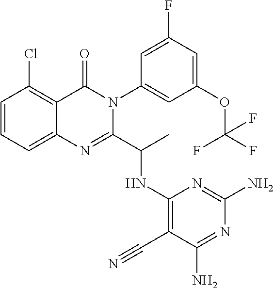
C1=CC=C2C(=C1Cl)C(=O)N(C1=CC(OC(F)(F)F)=CC(F)=C1)C(C(C)NC1=C(C#N)C(N)=NC(N)=N1)=N2
